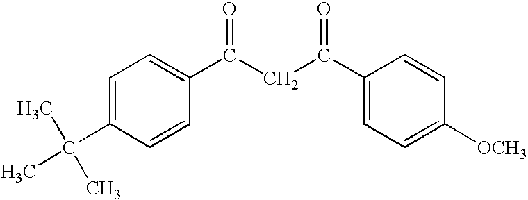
C1=CC(C(C)(C)C)=CC=C1C(CC(C1=CC=C([OCH3])C=C1)=O)=O
